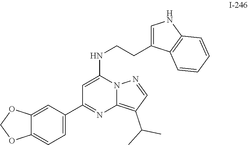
C1(C2=CC=C3C(=C2)OCO3)=NC2=C(C(C)C)C=NN2C(NCCC2=CNC3=C2C=CC=C3)=C1
